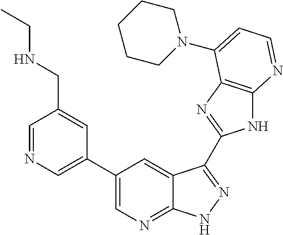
C1=NC=C(C2=CN=C3C(=C2)C(C2=NC4=C(N2)N=CC=C4N2CCCCC2)=NN3)C=C1CNCC
